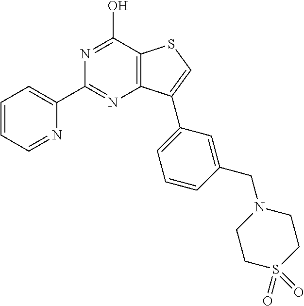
C1(C2=NC3=C(C(O)=N2)SC=C3C2=CC=CC(CN3CCS(=O)(=O)CC3)=C2)=CC=CC=N1
